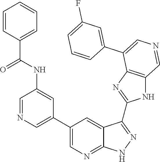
C1=NC=C(C2=CN=C3C(=C2)C(C2=NC4=C(N2)C=NC=C4C2=CC(F)=CC=C2)=NN3)C=C1NC(C1=CC=CC=C1)=O
